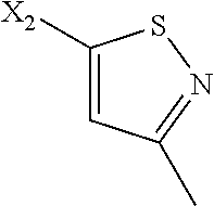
C1=C([X2])SN=C1C
